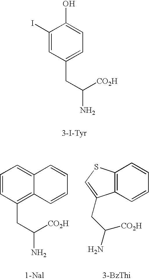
C1(I)=CC(CC([CO2H])N)=CC=C1O.C1=CC(CC([CO2H])N)=C2C(=C1)C=CC=C2.C(C([CO2H])N)C1=CSC2=C1C=CC=C2
